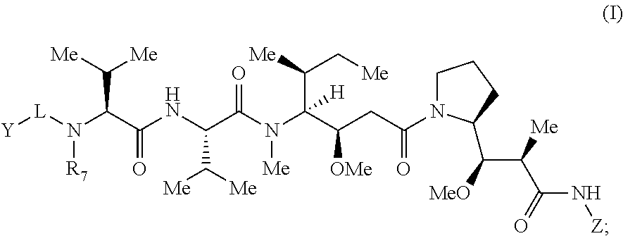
[Y][L]N(C(C(NC(C([Me])[Me])C(=O)N([Me])C(C(CC(=O)N1CCCC1C(C([Me])C(=O)N[Z])[MeO])[OMe])(C([Me])C[Me])[H])=O)C([Me])[Me])[R7]
